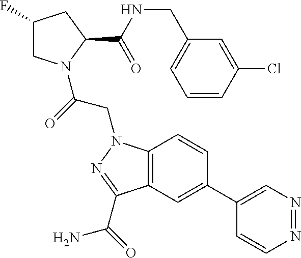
C1(F)CN(C(=O)CN2C3=C(C=C(C4=CN=NC=C4)C=C3)C(C(N)=O)=N2)C(C(NCC2=CC=CC(Cl)=C2)=O)C1
